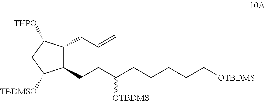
C(CC(CCCCC[OTBDMS])[OTBDMS])C1C(CC=C)C([THPO])CC1[TBDMSO]
